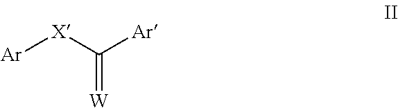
C(=[W])([X][Ar])[Ar]
